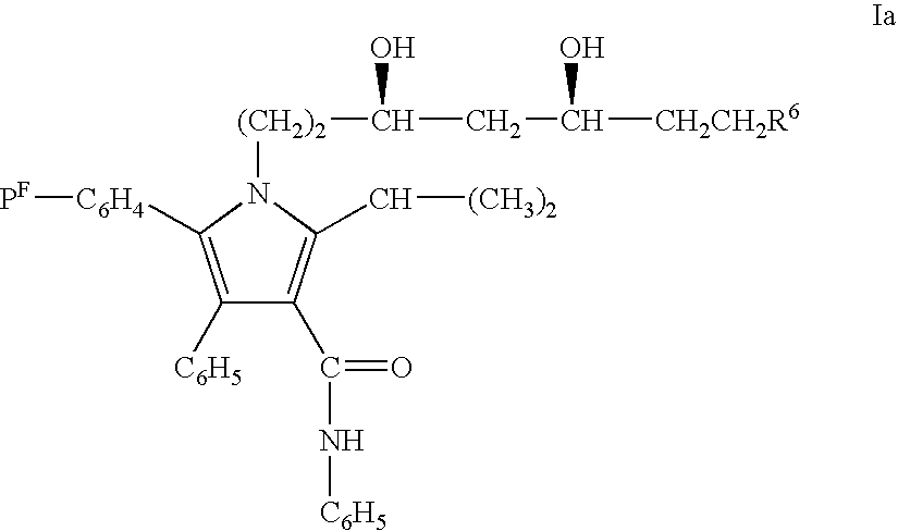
C1([C6H5])=C([C6H4][PF])N([(CH2)2]C(CC([CH2CH2R6])O)O)C(C[(CH3)2])=C1C(=O)N[C6H5]
